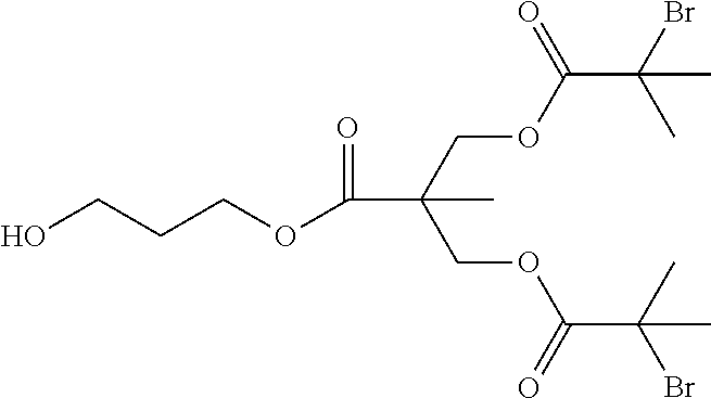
C(OC(C(C)(Br)C)=O)C(COC(C(C)(Br)C)=O)(C)C(=O)OCCCO
